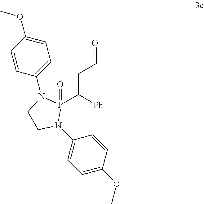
P1(C([Ph])CC=O)(=O)N(C2=CC=C(OC)C=C2)CCN1C1=CC=C(OC)C=C1
